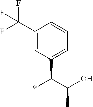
C1(C(F)(F)F)=CC(C(*)C(C)O)=CC=C1
